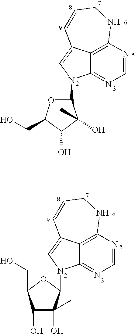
C1(N2C3=NC=NC4=C3C(=C2)C=CCN4)OC(CO)C(O)C1(C)O.C12=NC=NC3=C1C(=CN2C1C(O)(C)C(O)C(CO)O1)C=CCN3
